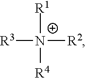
[R3][N+]([R2])([R1])[R4]
